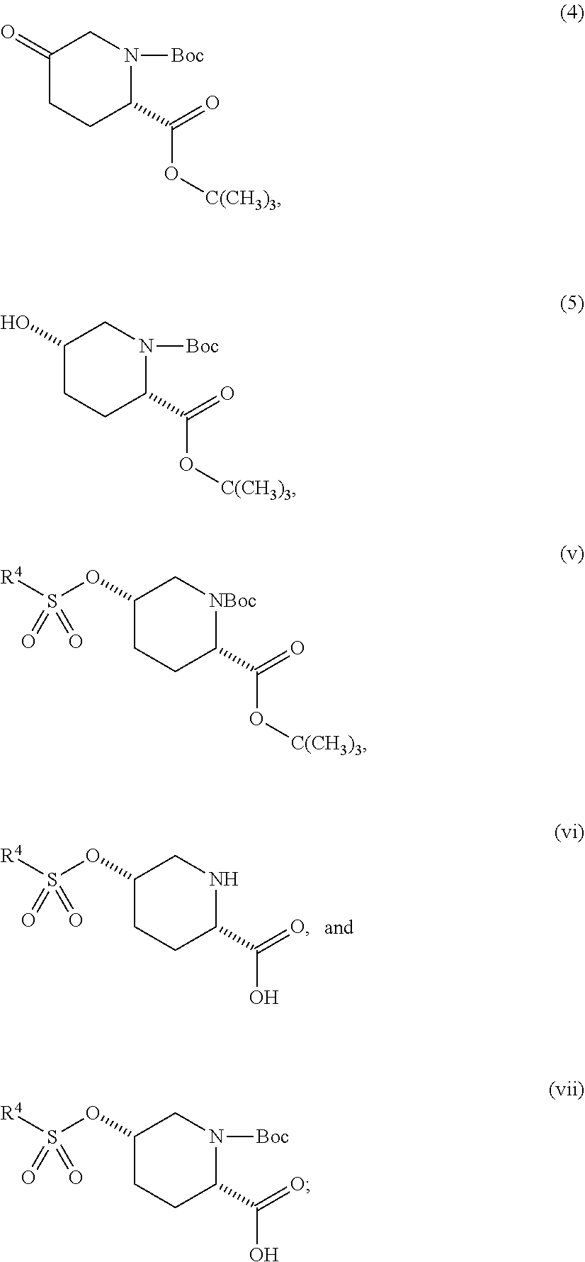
C1(OS([R4])(=O)=O)CCC(C(=O)O)NC1.C1(=O)CCC(C(=O)O[C(CH3)3])N([Boc])C1.C1(O)CCC(C(=O)O[C(CH3)3])N([Boc])C1.C1(OS([R4])(=O)=O)CCC(C(=O)O[C(CH3)3])[NBoc]C1.C1(OS([R4])(=O)=O)CCC(C(=O)O)N([Boc])C1
